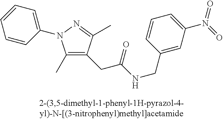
N(C(=O)CC1=C(C)N(C2=CC=CC=C2)N=C1C)CC1=CC(N(=O)=O)=CC=C1
